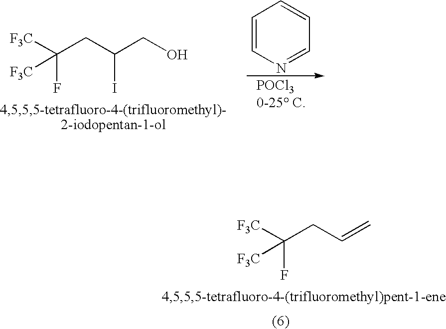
[F3C]C(CC(CO)I)(F)[F3C].C1=CN=CC=C1.[F3C]C(CC=C)(F)[F3C]
